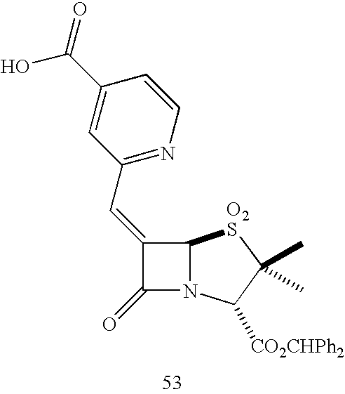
C1(=CC2=NC=CC(C(=O)O)=C2)C(=O)N2C1[O2S]C(C)(C)C2[CO2CHPh2]
